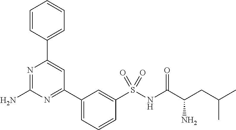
N1=C(N)N=C(C2=CC=CC(S(NC(C(CC(C)C)N)=O)(=O)=O)=C2)C=C1C1=CC=CC=C1
